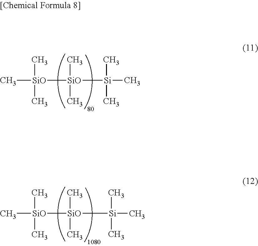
C[SiO]([SiO]([Si](C)(C)C)(C)C)(C)C.C[SiO]([SiO]([Si](C)(C)C)(C)C)(C)C
